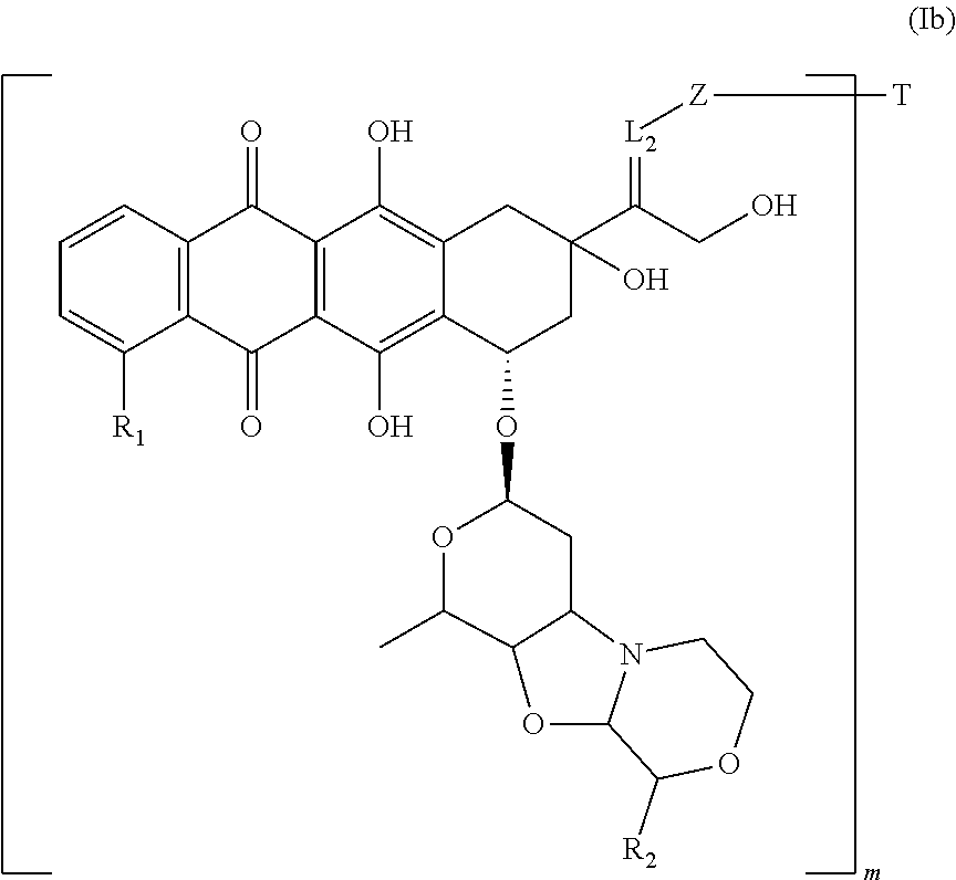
C1=CC2=C(C([R1])=C1)C(=O)C1=C(C2=O)C(O)=C2C(=C1O)C(OC1OC(C)C3OC4N(C3C1)CCOC4[R2])CC(O)(C(=[L2][Z][T])CO)C2
